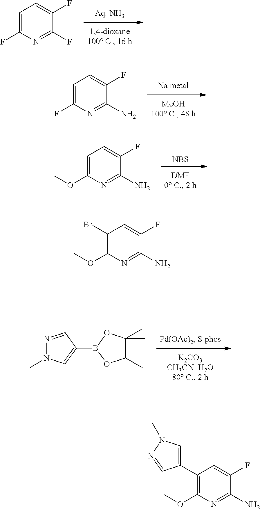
C1=C(F)N=C(F)C(F)=C1.C1=C(F)N=C(N)C(F)=C1.[NBS].C1=C(OC)N=C(N)C(F)=C1.C1(Br)=C(OC)N=C(N)C(F)=C1.N1(C)N=CC(B2OC(C)(C)C(C)(C)O2)=C1.C1(C2=C(OC)N=C(N)C(F)=C2)=CN(C)N=C1
